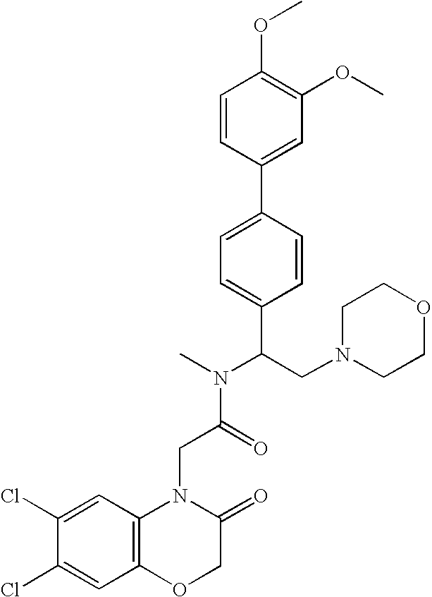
C1=C(Cl)C(Cl)=CC2=C1N(CC(N(C)C(C1=CC=C(C3=CC(OC)=C(OC)C=C3)C=C1)CN1CCOCC1)=O)C(=O)CO2
